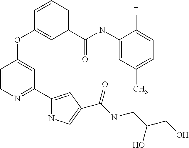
C1=CN=C(C2=CC(C(=O)NCC(O)CO)=CN2)C=C1OC1=CC(C(NC2=CC(C)=CC=C2F)=O)=CC=C1
